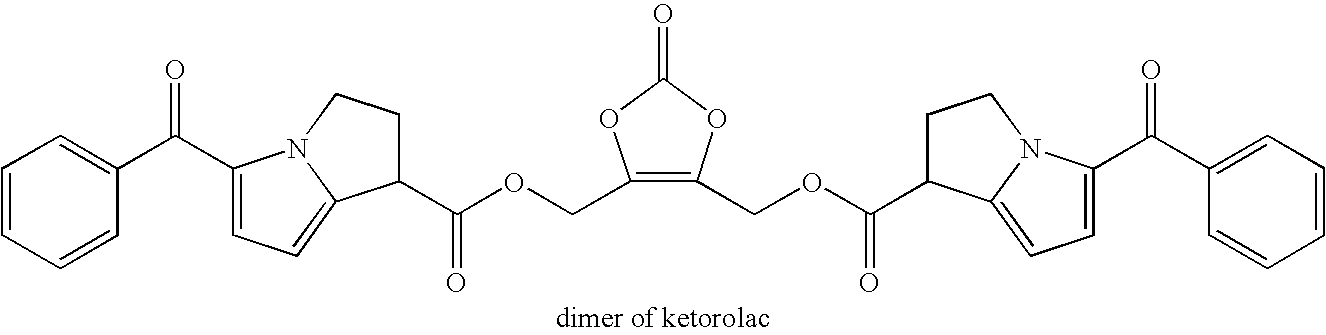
C1=CC=CC(C(C2=CC=C3N2CCC3C(OCC2=C(COC(=O)C3CCN4C3=CC=C4C(C3=CC=CC=C3)=O)OC(=O)O2)=O)=O)=C1
